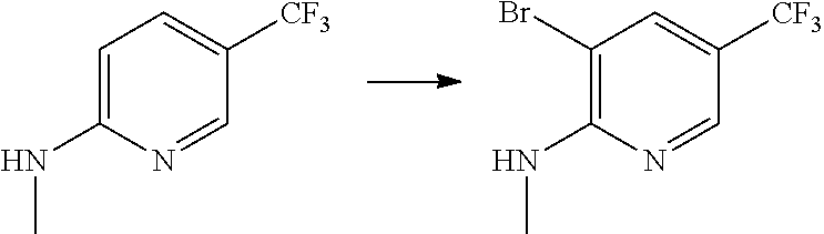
C1(Br)=C(NC)N=CC([CF3])=C1.C1=C(NC)N=CC([CF3])=C1
